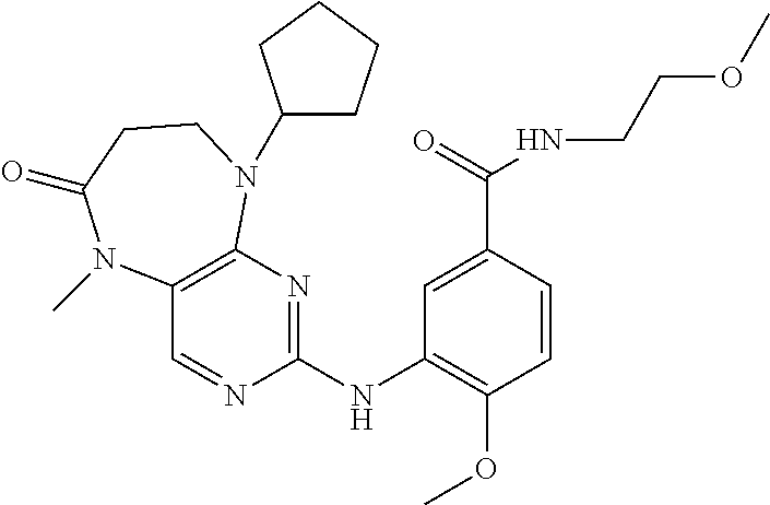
C12=C(N=C(NC3=C(OC)C=CC(C(=O)NCCOC)=C3)N=C1)N(C1CCCC1)CCC(=O)N2C
